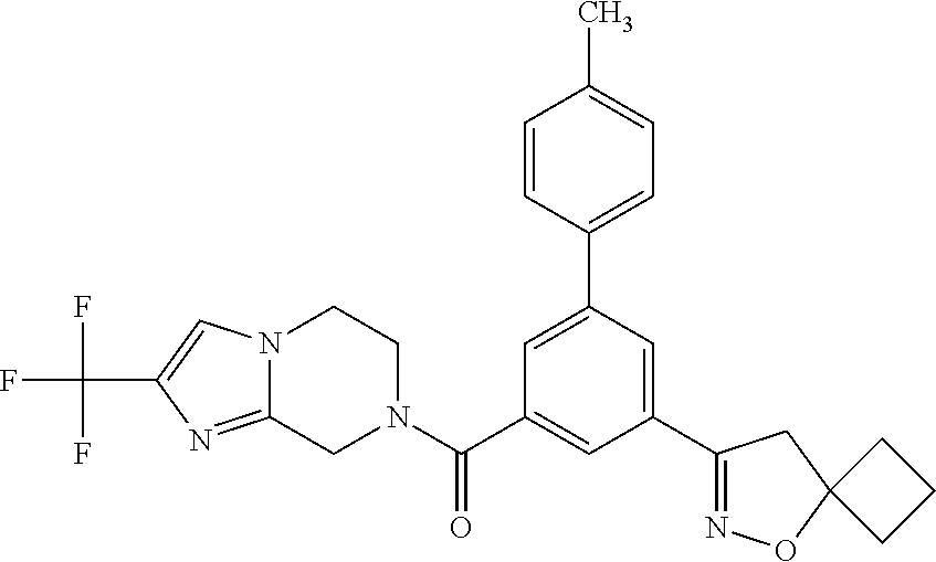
C12=NC(C(F)(F)F)=CN1CCN(C(=O)C1=CC(C3=NOC4(C3)CCC4)=CC(C3=CC=C(C)C=C3)=C1)C2
